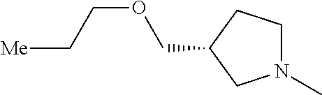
N1(C)CCC(COCC[Me])C1
